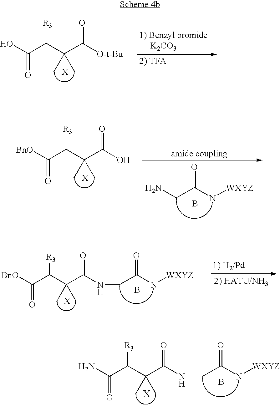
[BnO]C(C(C(C(O)=O)(C)C)[R3])=O.NCC(N[WXYZ])=O.B.[BnO]C(C(C(C(=O)NCC(N[WXYZ])=O)(C)C)[R3])=O.B.NC(C(C(C(=O)NCC(N[WXYZ])=O)(C)C)[R3])=O.B.OC(C(C(C([O-t-Bu])=O)(C)C)[R3])=O
